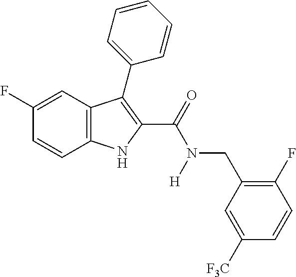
C1(F)=CC2=C(C=C1)NC(C(=O)N(CC1=C(F)C=CC([F3C])=C1)[H])=C2C1=CC=CC=C1
